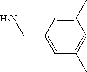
C1(C)=CC(CN)=CC(C)=C1
